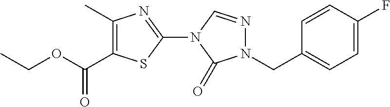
C1(C)=C(C(OCC)=O)SC(N2C(=O)N(CC3=CC=C(F)C=C3)N=C2)=N1
